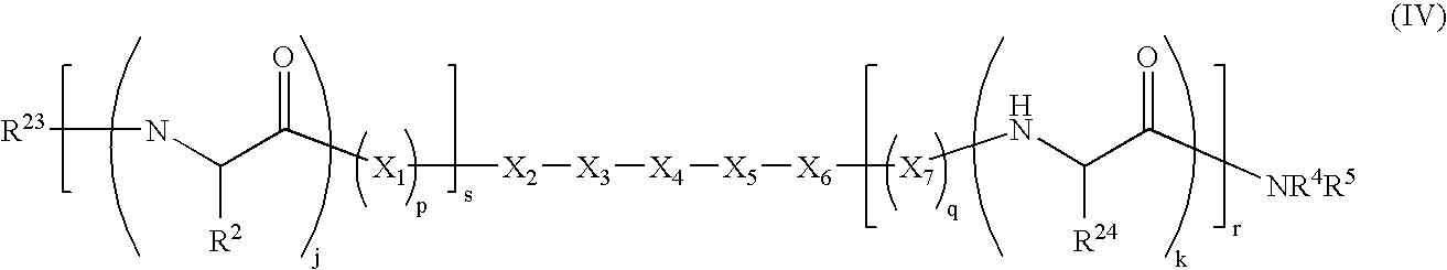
[R23]NC(C([X1][X2][X3][X4][X5][X6][X7]NC(C([NR4R5])=O)[R24])=O)[R2]
